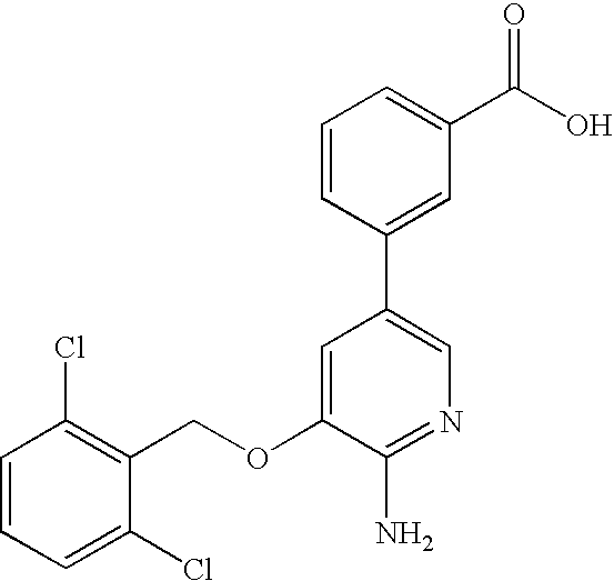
C1=CC=C(Cl)C(COC2=CC(C3=CC(C(O)=O)=CC=C3)=CN=C2N)=C1Cl
